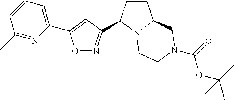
O1N=C(C2CCC3N2CCN(C(=O)OC(C)(C)C)C3)C=C1C1=CC=CC(C)=N1
